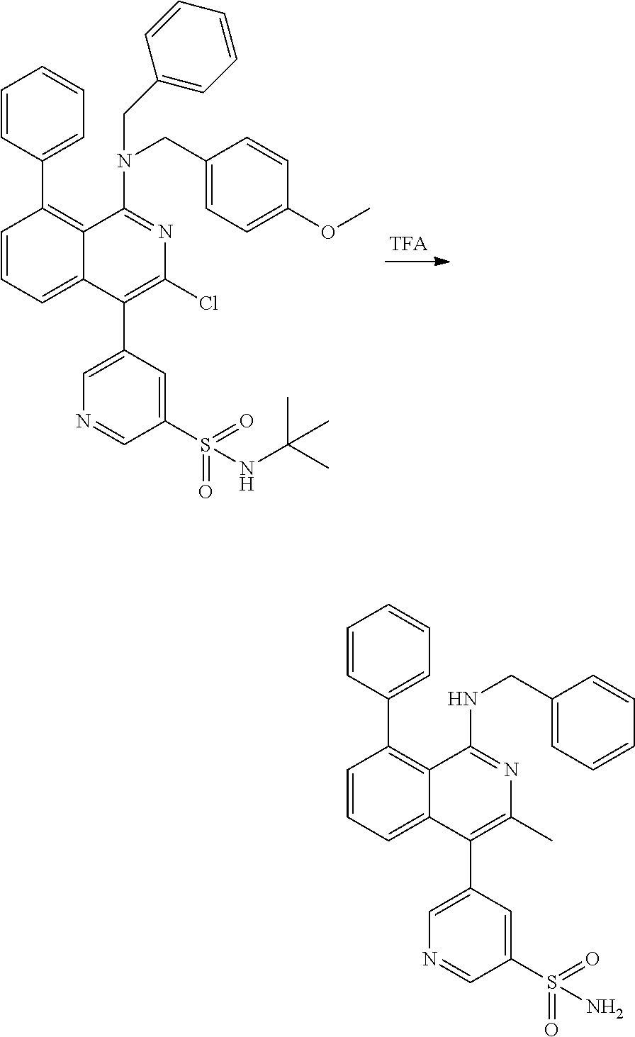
C1=CC=C2C(=C1C1=CC=CC=C1)C(N(CC1=CC=C(OC)C=C1)CC1=CC=CC=C1)=NC(Cl)=C2C1=CN=CC(S(=O)(=O)NC(C)(C)C)=C1.C1=CC=C2C(=C1C1=CC=CC=C1)C(NCC1=CC=CC=C1)=NC(C)=C2C1=CN=CC(S(=O)(=O)N)=C1
